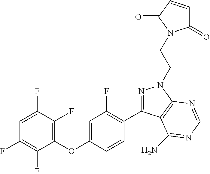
C1(OC2=CC(F)=C(C3=NN(CCN4C(=O)C=CC4=O)C4=C3C(N)=NC=N4)C=C2)=C(F)C(F)=CC(F)=C1F
